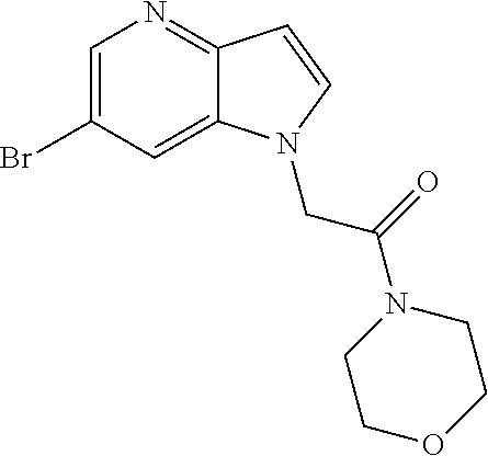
C1=C(Br)C=C2C(=N1)C=CN2CC(=O)N1CCOCC1
